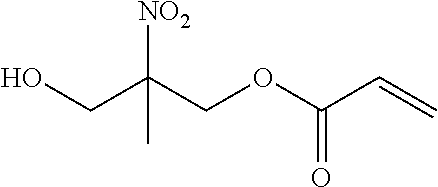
C(C(COC(C=C)=O)([NO2])C)O
